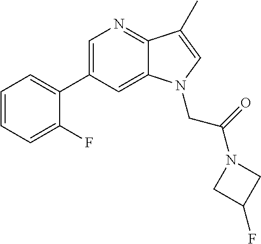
C1(C2=CC=CC=C2F)=CN=C2C(=C1)N(CC(=O)N1CC(F)C1)C=C2C
